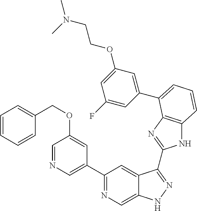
C1(C2=NC=C3C(=C2)C(C2=NC4=C(N2)C=CC=C4C2=CC(OCCN(C)C)=CC(F)=C2)=NN3)=CN=CC(OCC2=CC=CC=C2)=C1
